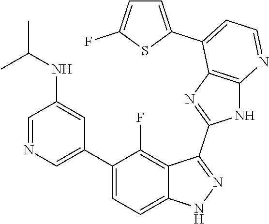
C1=NC=C(C2=CC=C3C(=C2F)C(C2=NC4=C(N2)N=CC=C4C2=CC=C(F)S2)=NN3)C=C1NC(C)C
